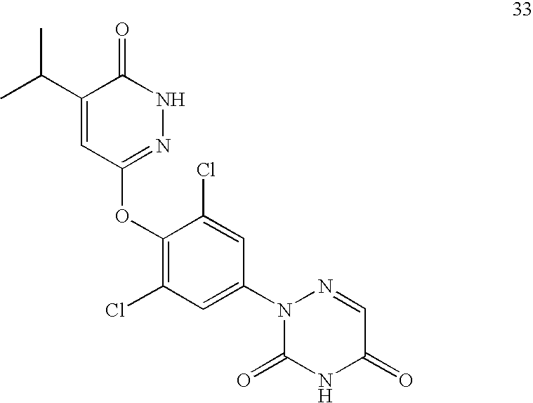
C1(C(C)C)=CC(OC2=C(Cl)C=C(N3C(=O)NC(=O)C=N3)C=C2Cl)=NNC1=O
